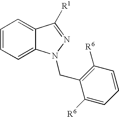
C1(CN2C3=CC=CC=C3C([R1])=N2)=C([R6])C=CC=C1[R6]
